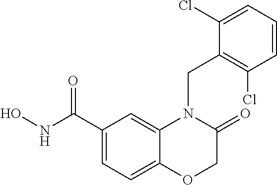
C1(C(NO)=O)=CC=C2C(=C1)N(CC1=C(Cl)C=CC=C1Cl)C(=O)CO2
